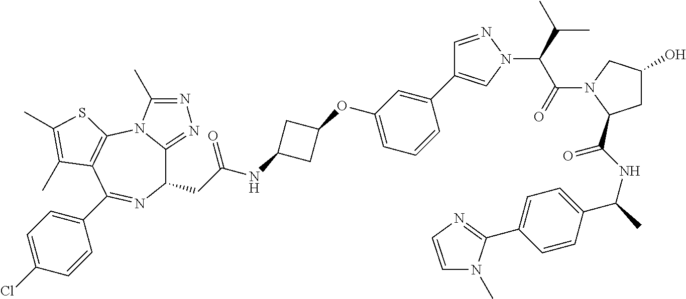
C1(CC(NC2CC(OC3=CC=CC(C4=CN(C(C(N5C(C(NC(C)C6=CC=C(C7=NC=CN7C)C=C6)=O)CC(O)C5)=O)C(C)C)N=C4)=C3)C2)=O)C2=NN=C(C)N2C2=C(C(C3=CC=C(Cl)C=C3)=N1)C(C)=C(C)S2
